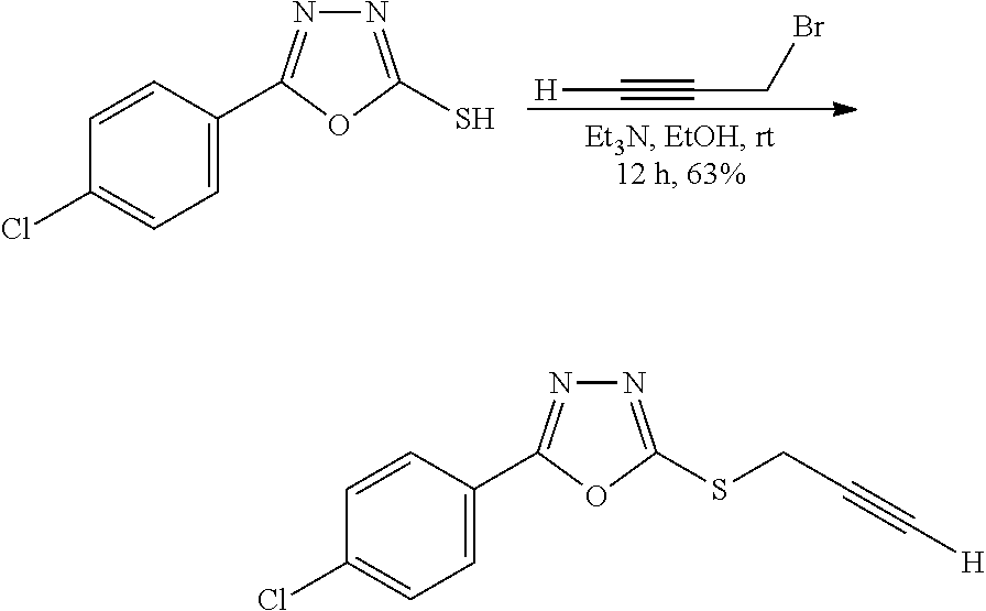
N1=C(S)OC(C2=CC=C(Cl)C=C2)=N1.[H]C#CCBr.N1=C(SCC#C[H])OC(C2=CC=C(Cl)C=C2)=N1
